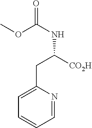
C1=NC(CC([CO2H])NC(OC)=O)=CC=C1
